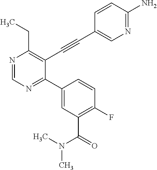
N1=CN=C(C2=CC(C(N(C)C)=O)=C(F)C=C2)C(C#CC2=CN=C(N)C=C2)=C1CC
